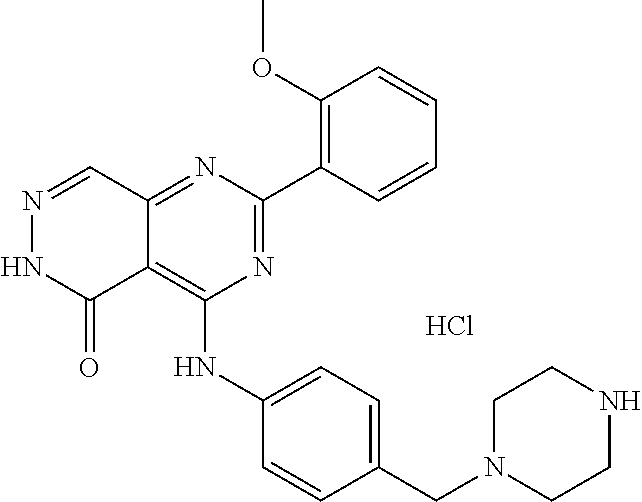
N1=C(C2=C(OC)C=CC=C2)N=C2C(=C1NC1=CC=C(CN3CCNCC3)C=C1)C(=O)NN=C2.Cl
